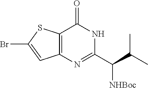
C12=C(N=C(C(C(C)C)[NHBoc])NC1=O)C=C(Br)S2
